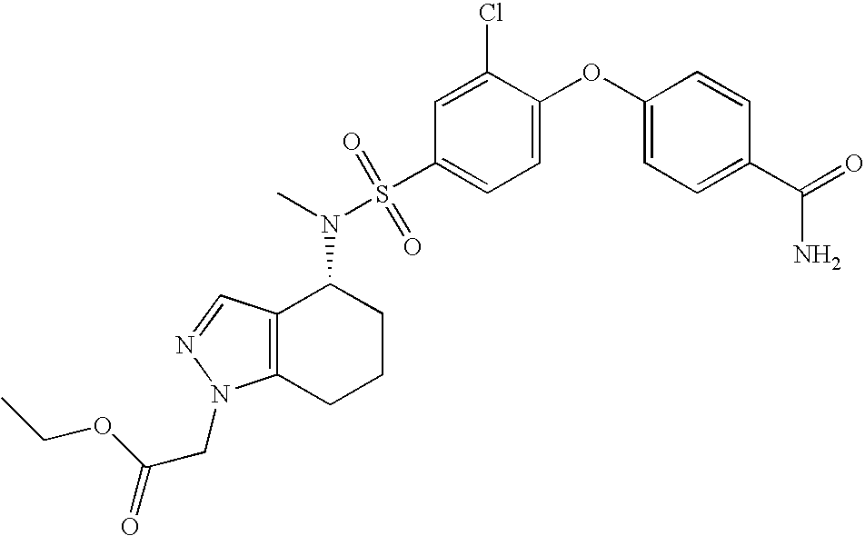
C1(OC2=CC=C(S(N(C)C3C4=C(CCC3)N(CC(=O)OCC)N=C4)(=O)=O)C=C2Cl)=CC=C(C(=O)N)C=C1
